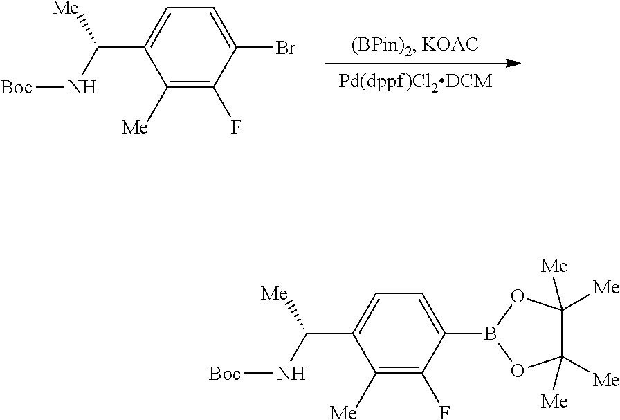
C1([Me])=C(F)C(Br)=CC=C1C(N[Boc])[Me].B1(C2=CC=C(C(N[Boc])[Me])C([Me])=C2F)OC([Me])([Me])C([Me])([Me])O1
